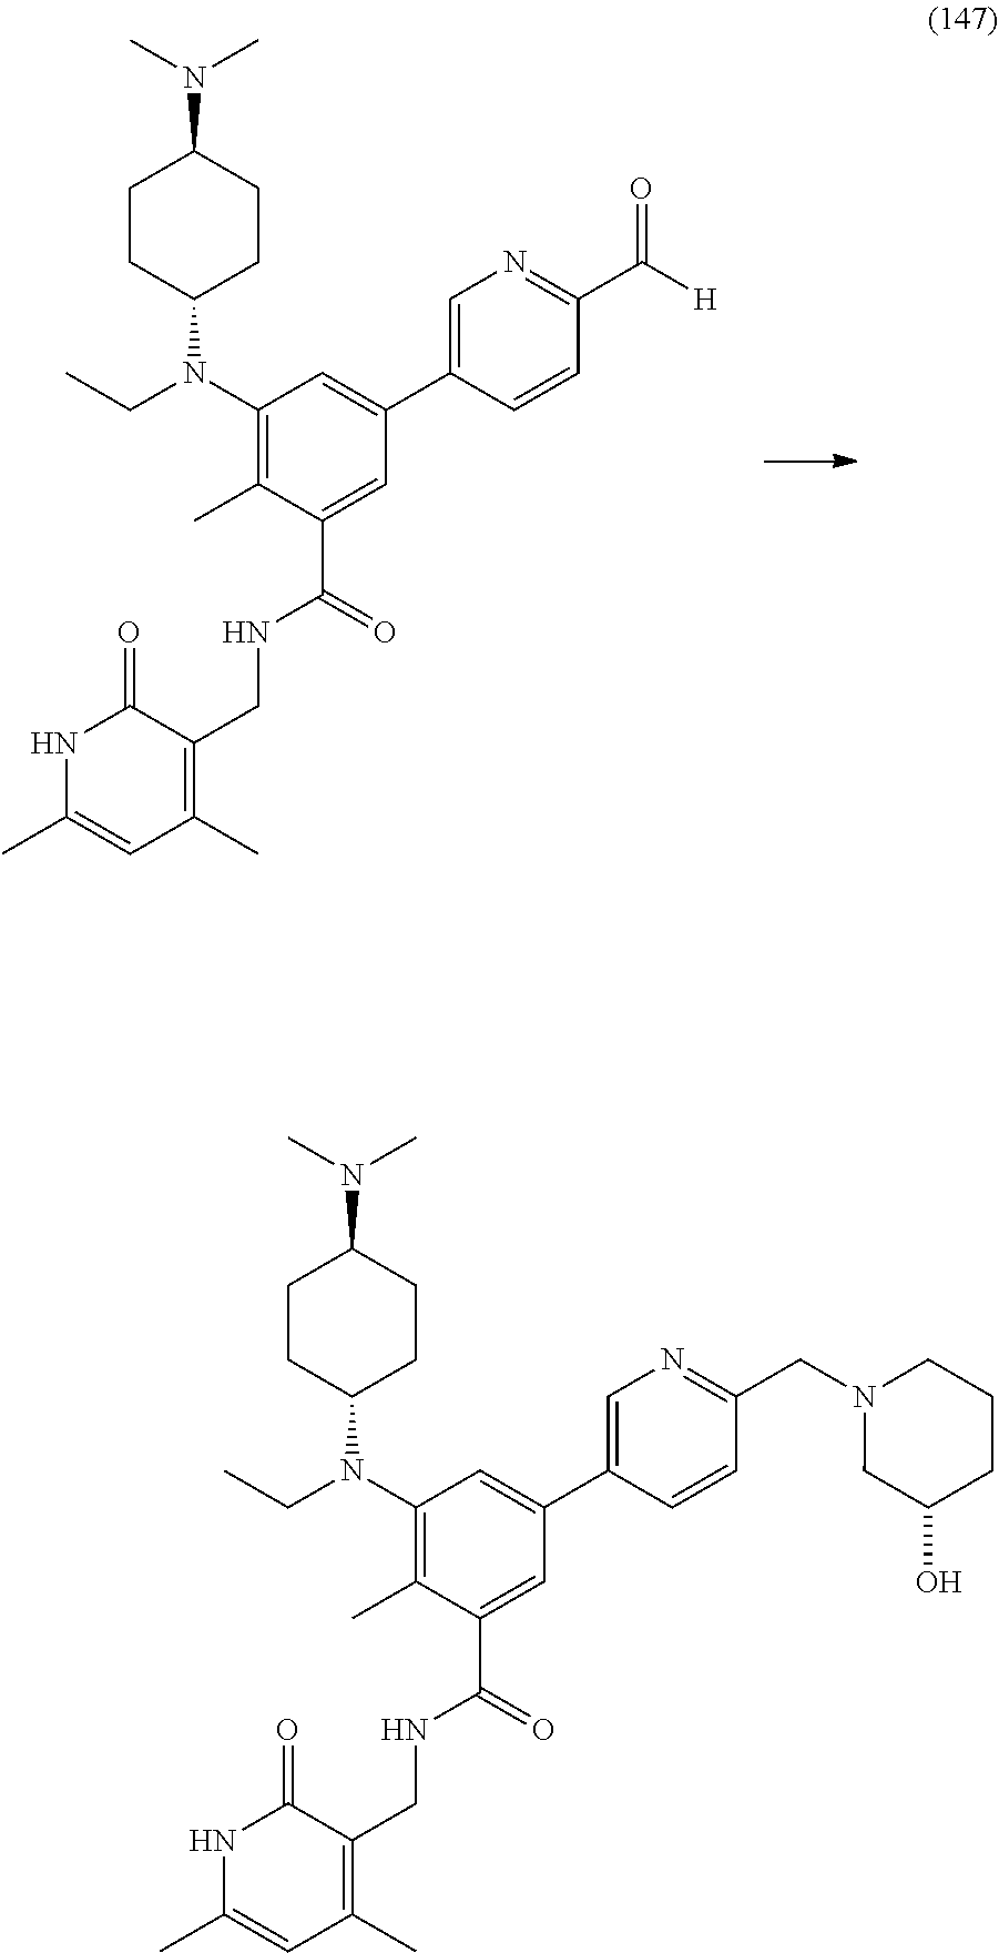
C1CC(N(C2=C(C)C(C(=O)NCC3=C(C)C=C(C)NC3=O)=CC(C3=CN=C(C(=O)[H])C=C3)=C2)CC)CCC1N(C)C.C1CC(N(C2=C(C)C(C(=O)NCC3=C(C)C=C(C)NC3=O)=CC(C3=CN=C(CN4CC(O)CCC4)C=C3)=C2)CC)CCC1N(C)C
